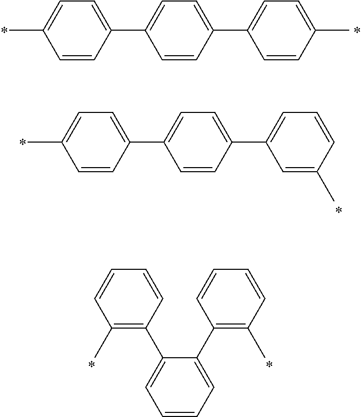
C1=C(C2=CC=C(C3=CC=C(C)C=C3)C=C2)C=CC(C)=C1.C1=C(C2=CC=C(C3=CC=CC(C)=C3)C=C2)C=CC(C)=C1.C1=CC(C2=CC=CC=C2C2=C(C)C=CC=C2)=C(C)C=C1
